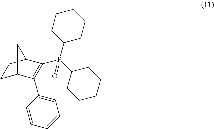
C1CC(P(C2CCCCC2)(=O)C2=C(C3=CC=CC=C3)C3CCC2C3)CCC1
